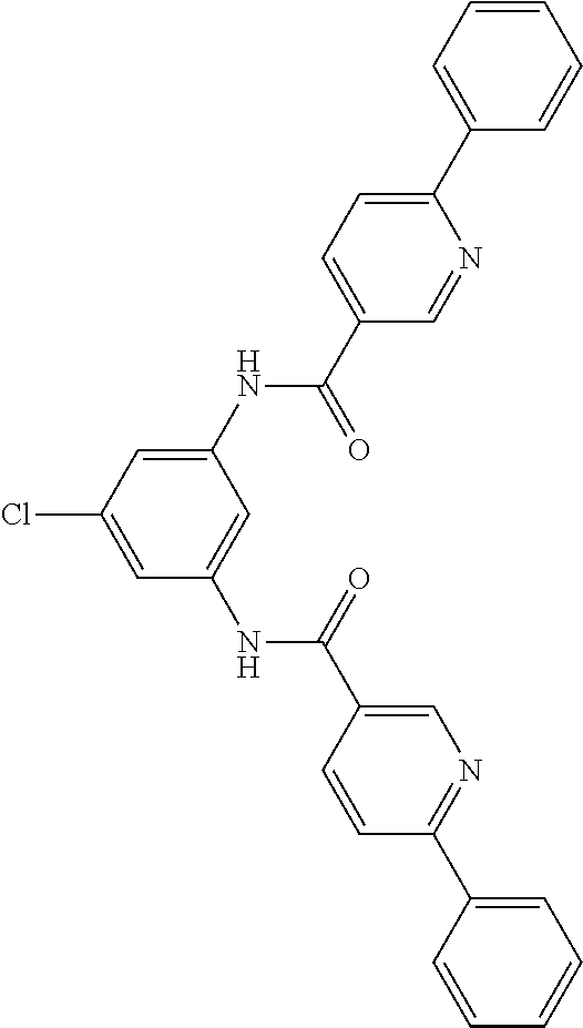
C1(NC(C2=CC=C(C3=CC=CC=C3)N=C2)=O)=CC(Cl)=CC(NC(C2=CN=C(C3=CC=CC=C3)C=C2)=O)=C1
